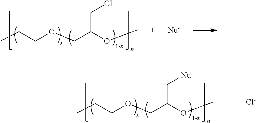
CCCOCC(OC)C[Nu].[1-x].[Cl-].CCCOCC(OC)CCl.[1-x]
